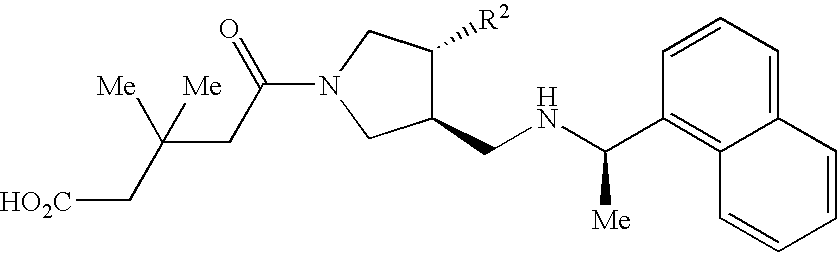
C(=O)(N1CC(CNC(C2=C3C(=CC=C2)C=CC=C3)[Me])C([R2])C1)CC(C[HO2C])([Me])[Me]
